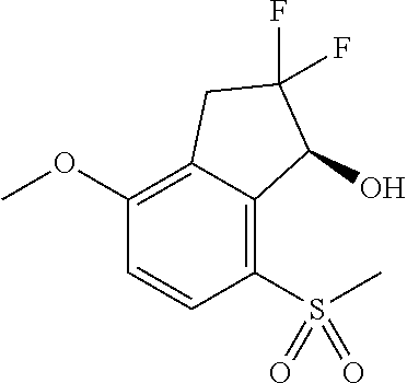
C1(OC)=C2C(=C(S(=O)(C)=O)C=C1)C(O)C(F)(F)C2
